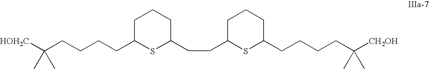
C(CCCCC1SC(CCC2SC(CCCCC([CH2OH])(C)C)CCC2)CCC1)([HOH2C])(C)C
